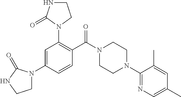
C1=C(N2CCNC2=O)C=CC(C(N2CCN(C3=NC=C(C)C=C3C)CC2)=O)=C1N1C(=O)NCC1
